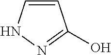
C1=CNN=C1O
